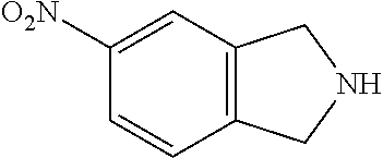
C12=C(C=C([O2N])C=C1)CNC2
